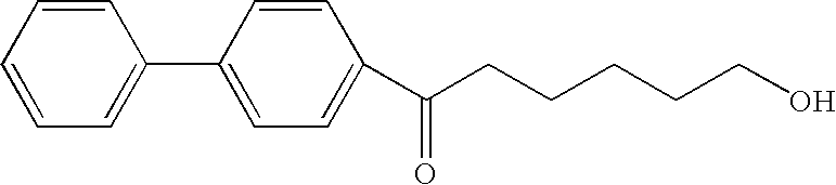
C1=CC=CC=C1C1=CC=C(C(CCCCCO)=O)C=C1
